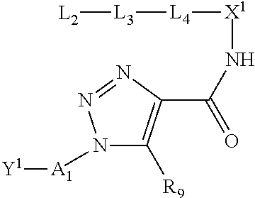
N1([A1][Y1])C([R9])=C(C(N[X1][L4][L3][L2])=O)N=N1
